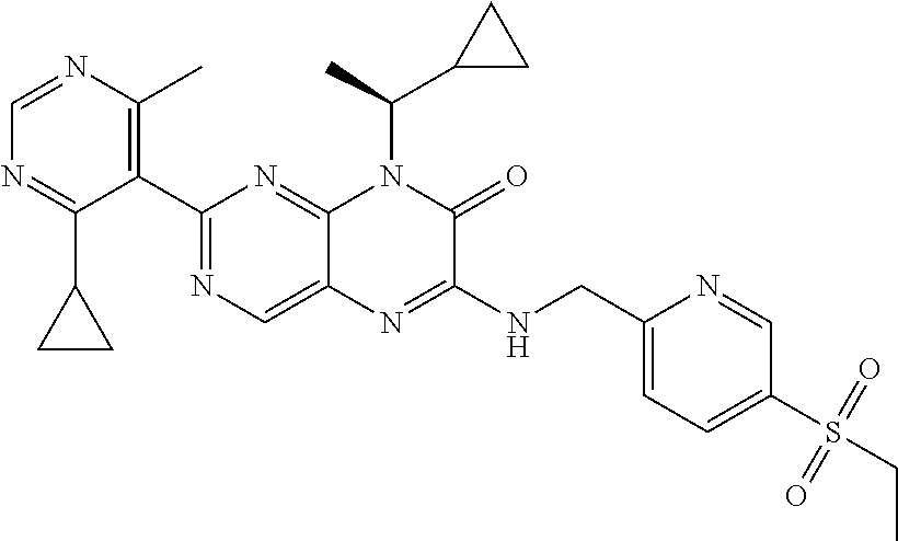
C1=NC(C)=C(C2=NC=C3C(=N2)N(C(C2CC2)C)C(=O)C(NCC2=CC=C(S(=O)(=O)CC)C=N2)=N3)C(C2CC2)=N1
